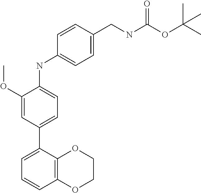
C1(OC)=CC(C2=CC=CC3=C2OCCO3)=CC=C1NC1=CC=C(CNC(OC(C)(C)C)=O)C=C1
